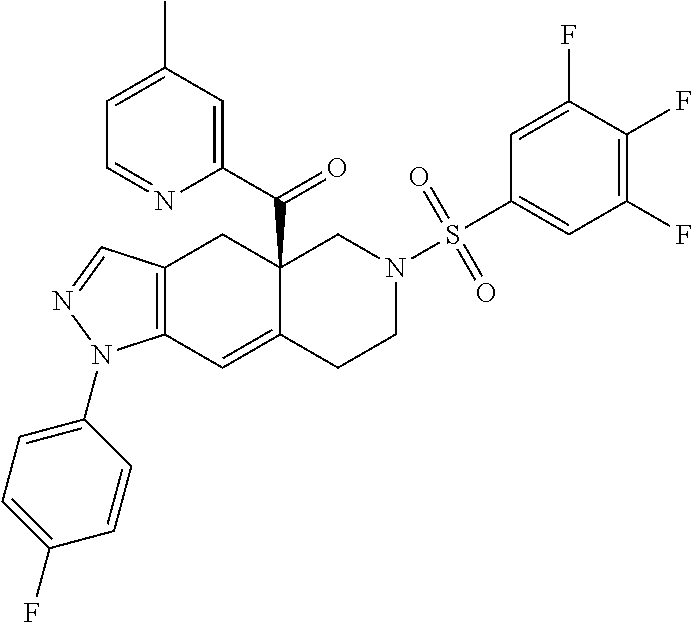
C12=C(C=C3C(C(C4=CC(C)=CC=N4)=O)(C1)CN(S(C1=CC(F)=C(F)C(F)=C1)(=O)=O)CC3)N(C1=CC=C(F)C=C1)N=C2
